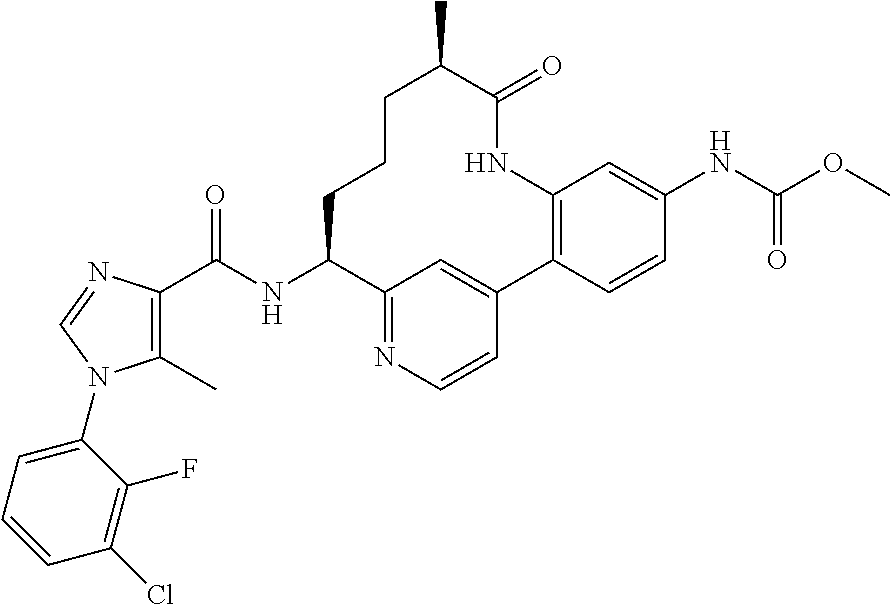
C1(C(NC2C3=NC=CC(=C3)C3=C(NC(=O)C(C)CCC2)C=C(NC(OC)=O)C=C3)=O)=C(C)N(C2=CC=CC(Cl)=C2F)C=N1
